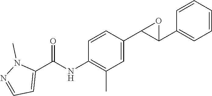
C1=CC=CC(C2C(C3=CC(C)=C(NC(C4=CC=NN4C)=O)C=C3)O2)=C1
